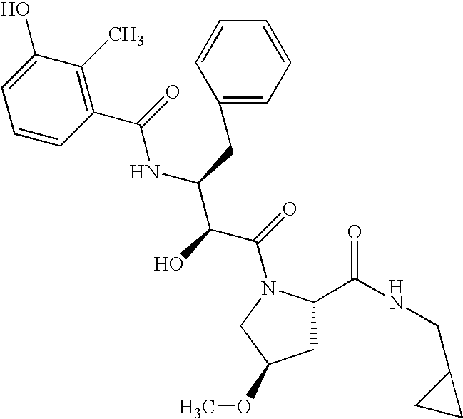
C1C(C(NCC2CC2)=O)N(C(=O)C(C(NC(=O)C2=C(C)C(O)=CC=C2)CC2=CC=CC=C2)O)CC1OC
